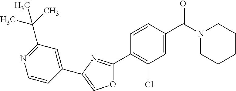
C1(C2=C(Cl)C=C(C(N3CCCCC3)=O)C=C2)=NC(C2=CC(C(C)(C)C)=NC=C2)=CO1
